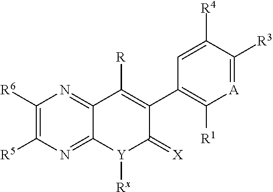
C1([R6])=C([R5])N=C2C(=N1)C([R])=C(C1=C([R1])[A]=C([R3])C([R4])=C1)C(=[X])[Y]2[Rx]
